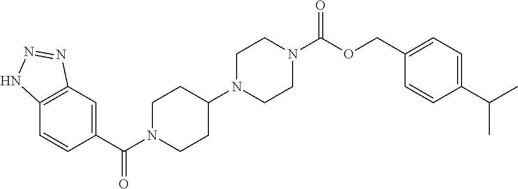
C12=C(C=C(C(=O)N3CCC(N4CCN(C(OCC5=CC=C(C(C)C)C=C5)=O)CC4)CC3)C=C1)N=NN2
